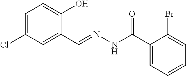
C1=C(Cl)C=C(C=NNC(C2=CC=CC=C2Br)=O)C(O)=C1
